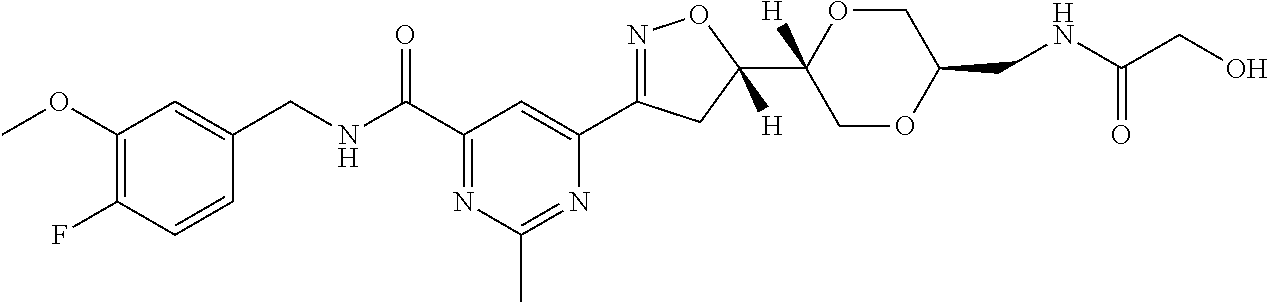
C1=CC(F)=C(OC)C=C1CNC(C1=NC(C)=NC(C2=NOC(C3([H])COC(CNC(CO)=O)CO3)([H])C2)=C1)=O
